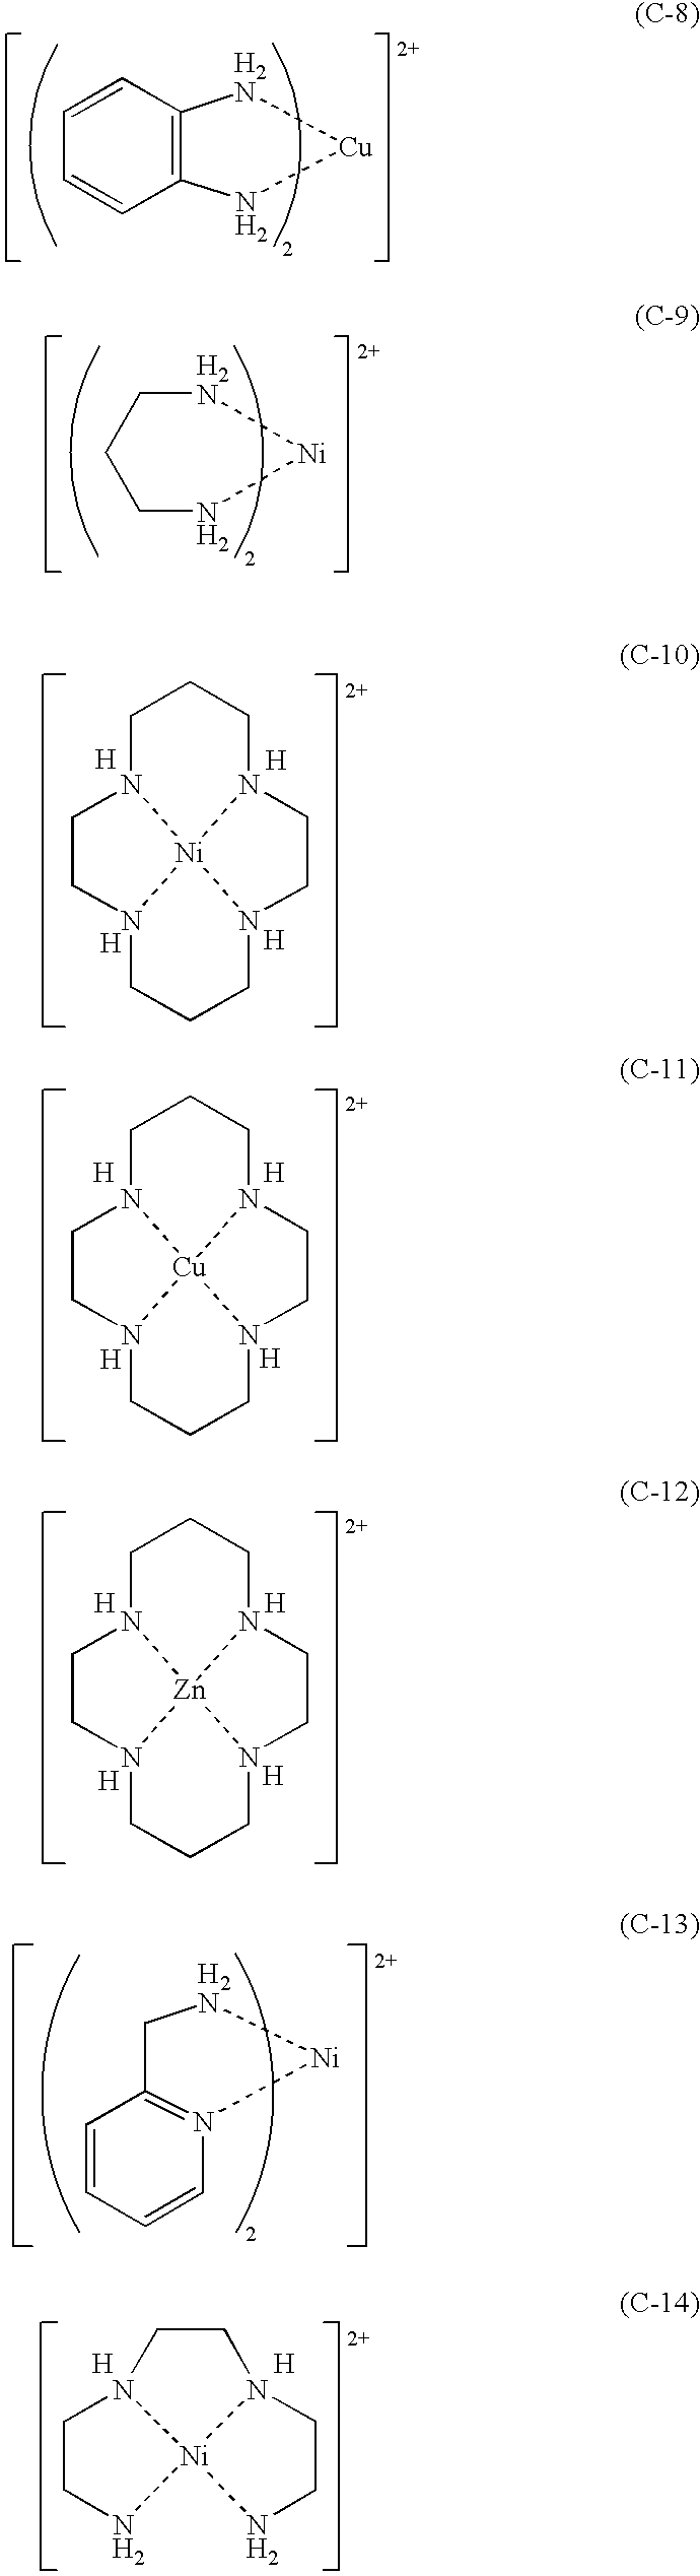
N1CCCN[Ni]1.C1=CC=CN2=C1CN[Ni]2.C12=C(N[Cu]N1)C=CC=C2.C1CN2CCCN3CCN4CCCN1[Cu]234.[H].[H].[H].[H].C1CN2CCCN3CCN4CCCN1[Zn]234.[H].[H].[H].[H].C1CN2CCCN3CCN4CCCN1[Ni]234.[H].[H].[H].[H].C1CN[Ni]23NCCN2CCN13.[H].[H]
